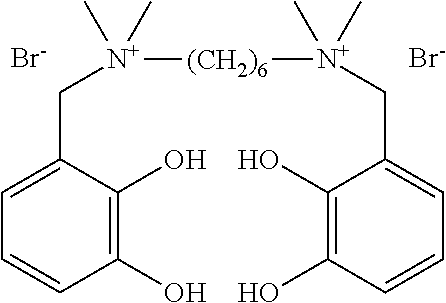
C1(O)=C(O)C(C[N+]([(CH2)6][N+](CC2=CC=CC(O)=C2O)(C)C)(C)C)=CC=C1.[Br-].[Br-]
